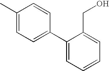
C1(C)=CC=C(C2=CC=CC=C2CO)C=C1
